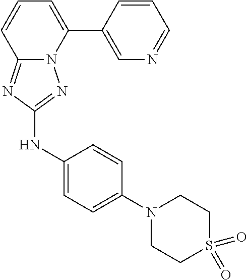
C1=CC(C2=CC=CC3=NC(NC4=CC=C(N5CCS(=O)(=O)CC5)C=C4)=NN23)=CN=C1
